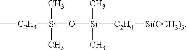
C[C2H4][Si](O[Si]([C2H4][Si(OCH3)3])(C)(C)C)(C)C
